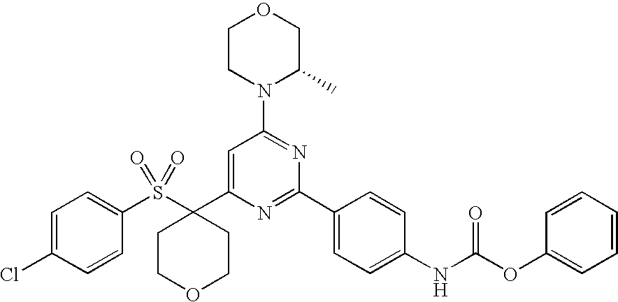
C1=C(C2(S(C3=CC=C(Cl)C=C3)(=O)=O)CCOCC2)N=C(C2=CC=C(NC(OC3=CC=CC=C3)=O)C=C2)N=C1N1CCOCC1C
